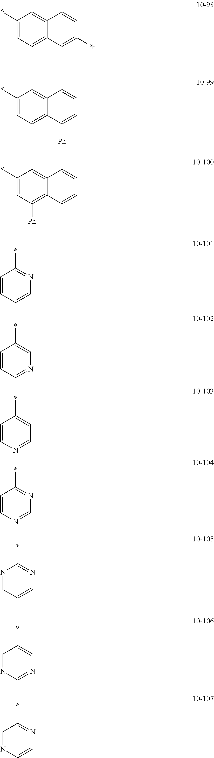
C1(*)=CC=C2C(=C1)C=CC([Ph])=C2.C1(*)=CC=C2C(=C1)C=CC=C2[Ph].C1(*)=CC([Ph])=C2C(=C1)C=CC=C2.C1=CC=CN=C1*.C1=CC=NC=C1*.C1=CN=CC=C1*.C1=CN=CN=C1*.N1=CC=CN=C1*.C1=NC=NC=C1*.C1=NC=CN=C1*
